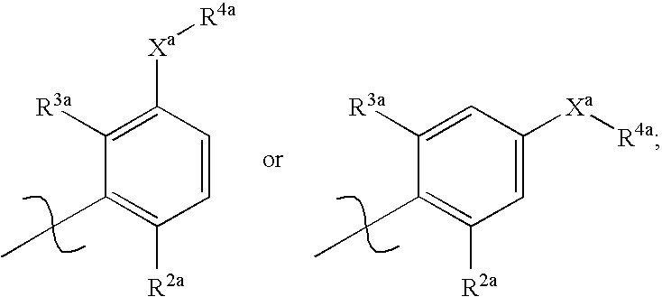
C1([R3a])=C([Xa][R4a])C=CC([R2a])=C1CC.C1([R3a])=CC([Xa][R4a])=CC([R2a])=C1CC
